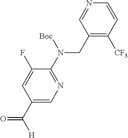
C1(CN(C2=NC=C(C([H])=O)C=C2F)[Boc])=C([CF3])C=CN=C1
